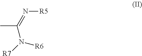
CC(=N[R5])N([R7])[R6]
